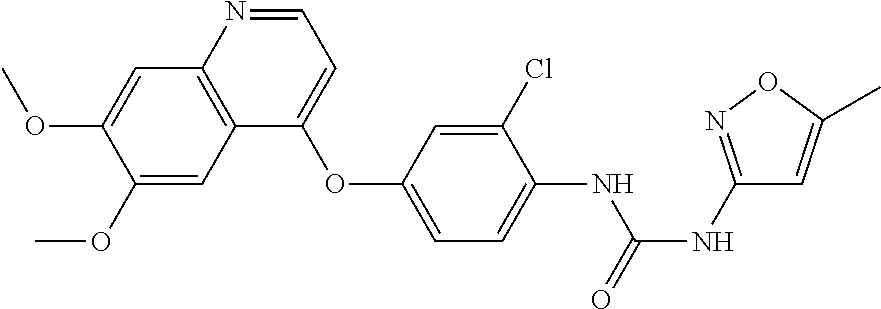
C1(OC)=CC2=C(C=C1OC)N=CC=C2OC1=CC=C(NC(=O)NC2=NOC(C)=C2)C(Cl)=C1
